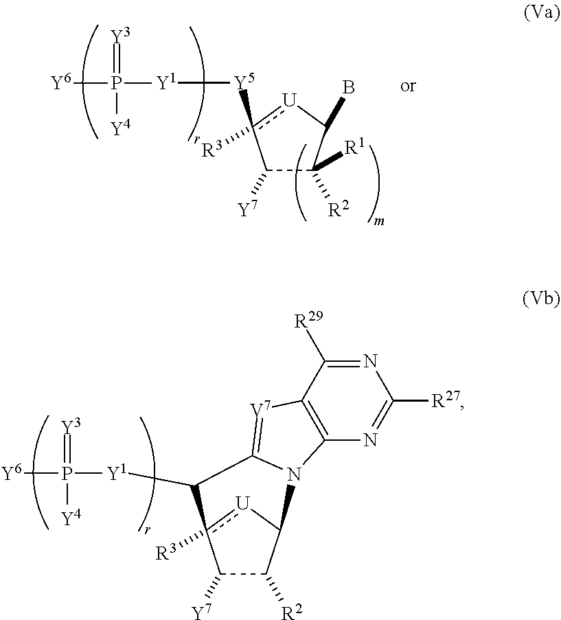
C1([Y7])C([R2])C2[U]c1([R3])C([Y1]P([Y6])(=[Y3])[Y4])C1=[V7]C3=C(N21)N=C([R27])N=C3[R29].C1([Y7])C([R2])([R1])C(B)[U]c1([Y5][Y1]P([Y6])(=[Y3])[Y4])[R3]
